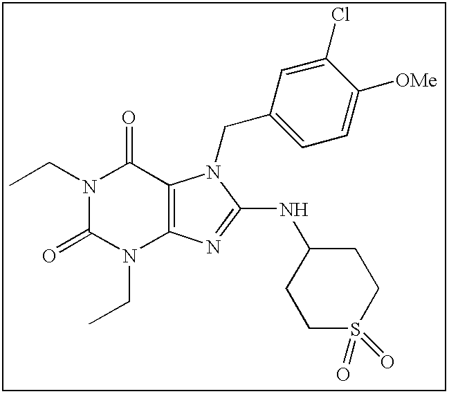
C(N1C(=O)N(CC)C2=C(C1=O)N(CC1=CC=C([OMe])C(Cl)=C1)C(NC1CCS(=O)(=O)CC1)=N2)C
